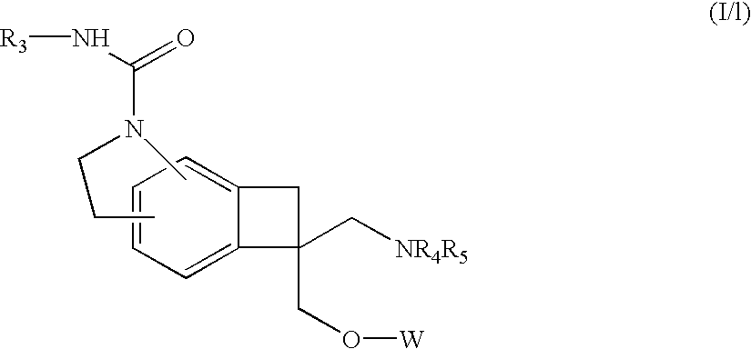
CCCN(C)C(N[R3])=O.C1=C2C(=CC=C1)CC2(CO[W])C[NR4R5]
